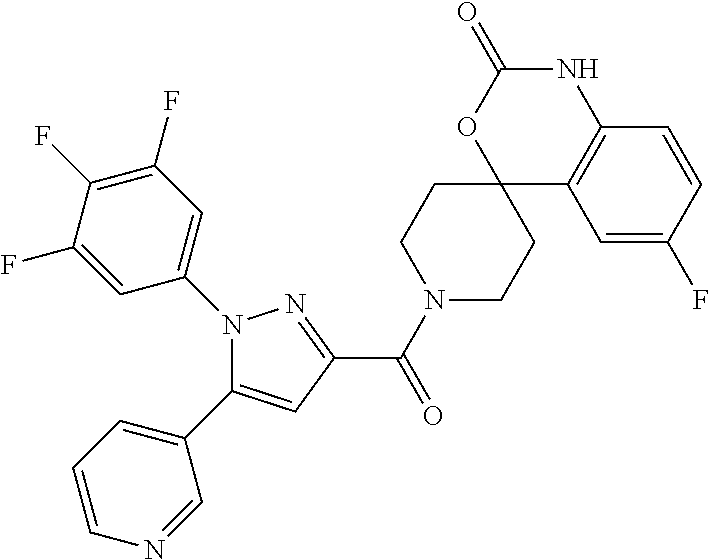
N1(C(C2=NN(C3=CC(F)=C(F)C(F)=C3)C(C3=CC=CN=C3)=C2)=O)CCC2(CC1)C1=C(NC(=O)O2)C=CC(F)=C1
